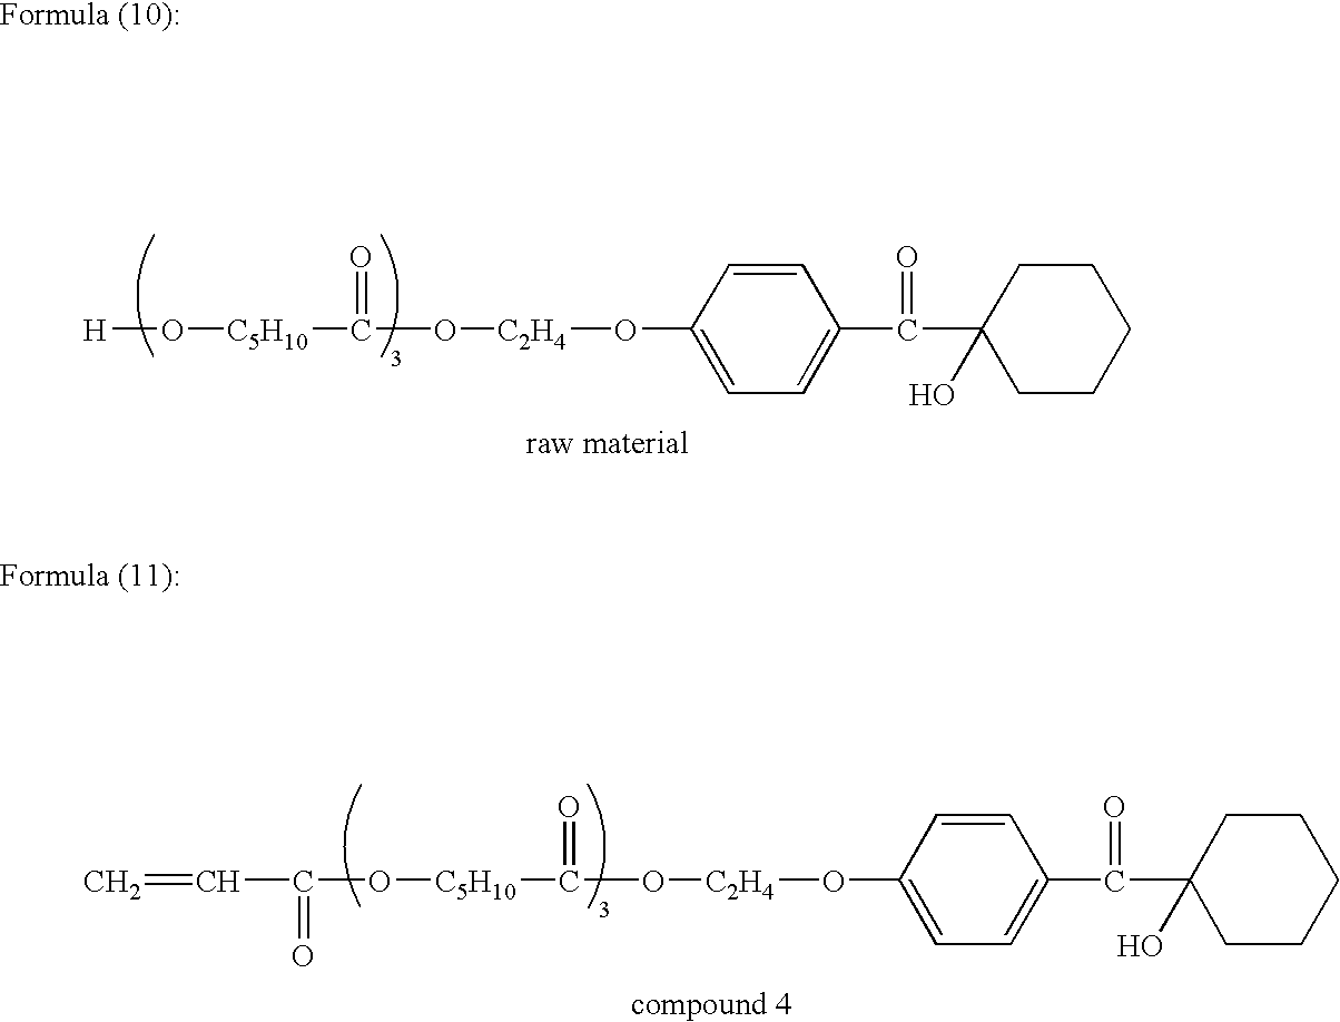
[H]O[C5H10]C(O[C2H4]OC1=CC=C(C(C2(O)CCCCC2)=O)C=C1)=O.C(O[C5H10]C(O[C2H4]OC1=CC=C(C(C2(O)CCCCC2)=O)C=C1)=O)(C=C)=O
